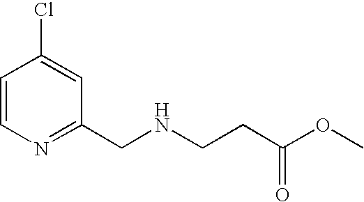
C1=CN=C(CNCCC(OC)=O)C=C1Cl
